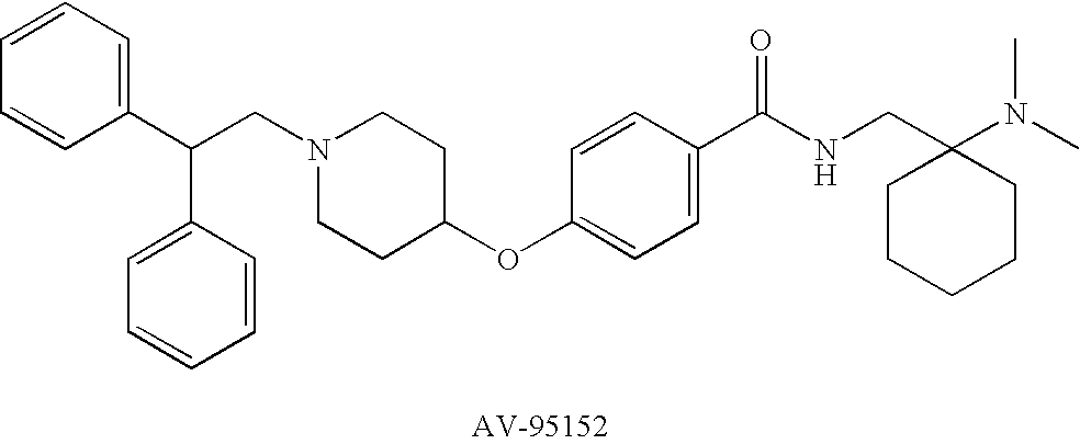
C1=CC=C(C(CN2CCC(OC3=CC=C(C(NCC4(N(C)C)CCCCC4)=O)C=C3)CC2)C2=CC=CC=C2)C=C1
